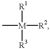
C[M]([R2])([R3])[R1]
